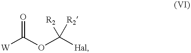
[W]C(OC([Hal])([R2])[R2])=O
